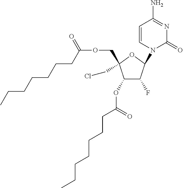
C1(OC(CCCCCCC)=O)C(F)C(N2C(=O)N=C(N)C=C2)OC1(COC(=O)CCCCCCC)CCl
